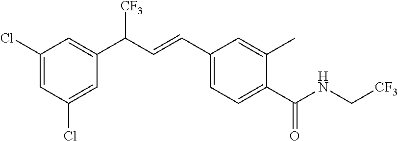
C1(Cl)=CC(C(C=CC2=CC=C(C(NC[CF3])=O)C(C)=C2)[CF3])=CC(Cl)=C1
